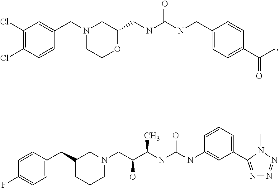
C1(Cl)=C(Cl)C=CC(CN2CCOC(CNC(NCC3=CC=C(C(C)=O)C=C3)=O)C2)=C1.C1=CC(CC2CCCN(CC(C(NC(NC3=CC(C4=NN=NN4C)=CC=C3)=O)C)O)C2)=CC=C1F
